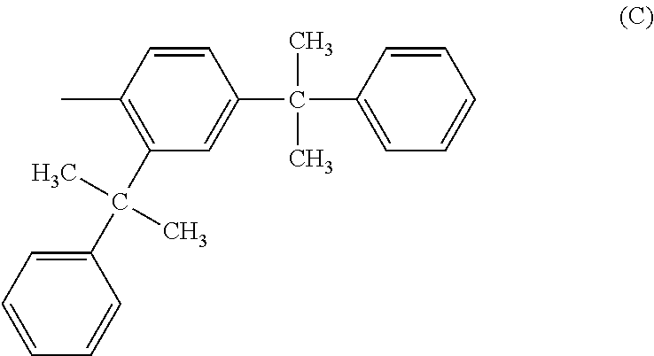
C1=CC(C)=C(C(C2=CC=CC=C2)(C)C)C=C1C(C1=CC=CC=C1)(C)C
